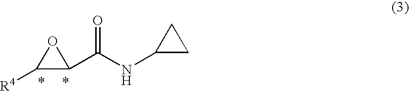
C1(C(NC2CC2)=O)C([R4])O1
